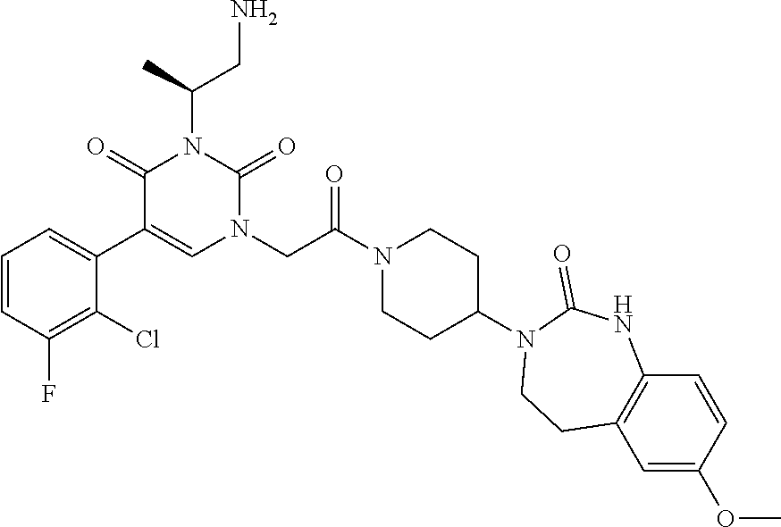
C1=CC(F)=C(Cl)C(C2=CN(CC(N3CCC(N4CCC5=C(NC4=O)C=CC(OC)=C5)CC3)=O)C(=O)N(C(CN)C)C2=O)=C1
